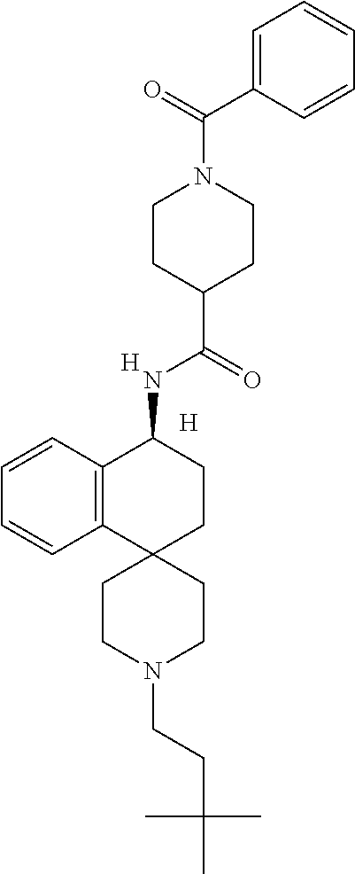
[H].C12=C(C=CC=C1)C(NC(C1CCN(C(=O)C3=CC=CC=C3)CC1)=O)CCC21CCN(CCC(C)(C)C)CC1.[H]
